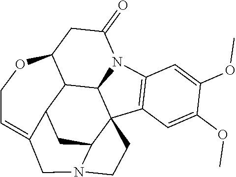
C12C3N4C(=O)CC1OCC=C1C2CC2C3(C3=C4C=C(OC)C(OC)=C3)CCN2C1
